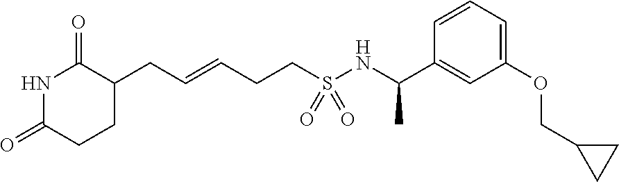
N1C(=O)CCC(CC=CCCS(NC(C2=CC(OCC3CC3)=CC=C2)C)(=O)=O)C1=O
